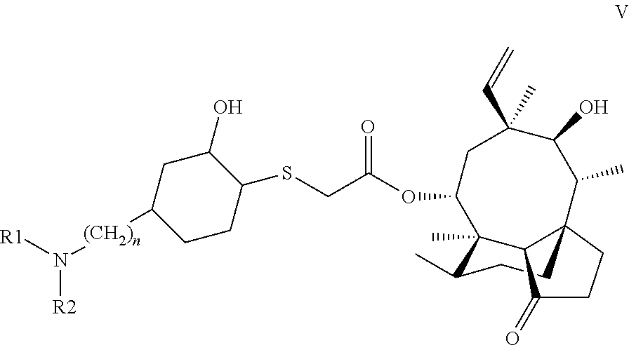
C(C(OC1CC(C=C)(C)C(O)C(C)C23CCC(C)C1(C)C2C(=O)CC3)=O)SC1CCC([(CH2)n]N([R2])[R1])CC1O
